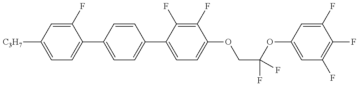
C1(C2=CC=C(C3=CC=C(OCC(OC4=CC(F)=C(F)C(F)=C4)(F)F)C(F)=C3F)C=C2)=CC=C([C3H7])C=C1F
